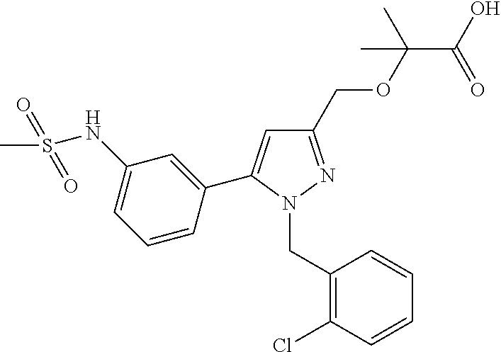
C1(COC(C(=O)O)(C)C)=NN(CC2=C(Cl)C=CC=C2)C(C2=CC(NS(C)(=O)=O)=CC=C2)=C1
